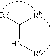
N(C([Ra])[Rb])[Rc]
